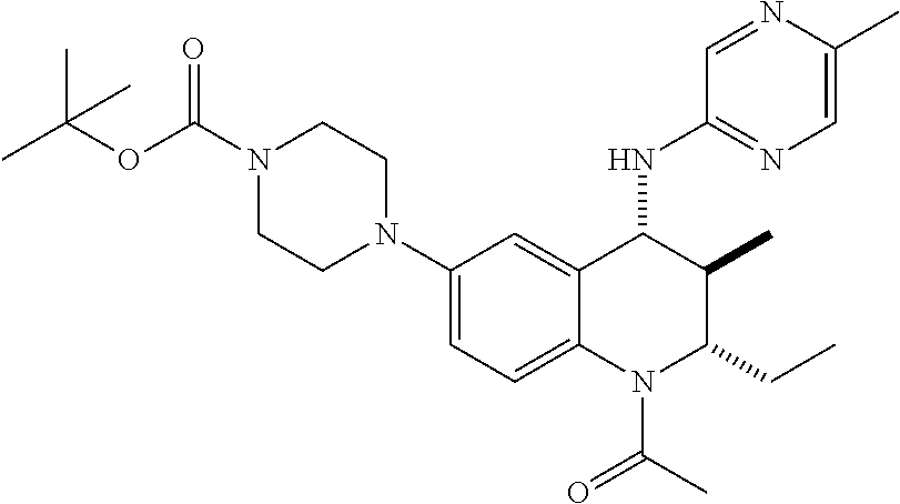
C1(N2CCN(C(OC(C)(C)C)=O)CC2)=CC=C2C(=C1)C(NC1=NC=C(C)N=C1)C(C)C(CC)N2C(=O)C
